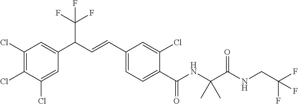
C1(Cl)=C(Cl)C(Cl)=CC(C(C=CC2=CC=C(C(NC(C(NCC(F)(F)F)=O)(C)C)=O)C(Cl)=C2)C(F)(F)F)=C1
